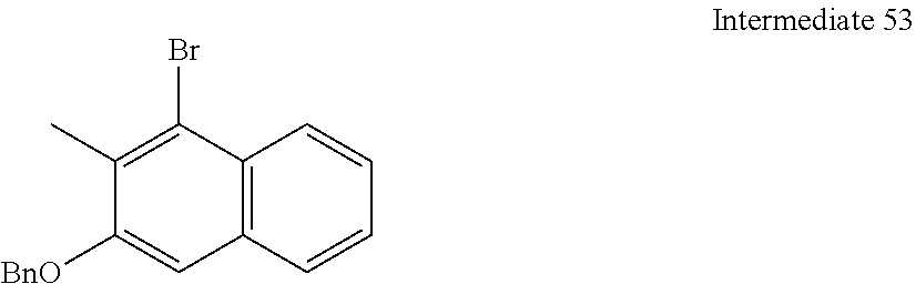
C12=C(C=CC=C1)C=C([BnO])C(C)=C2Br
